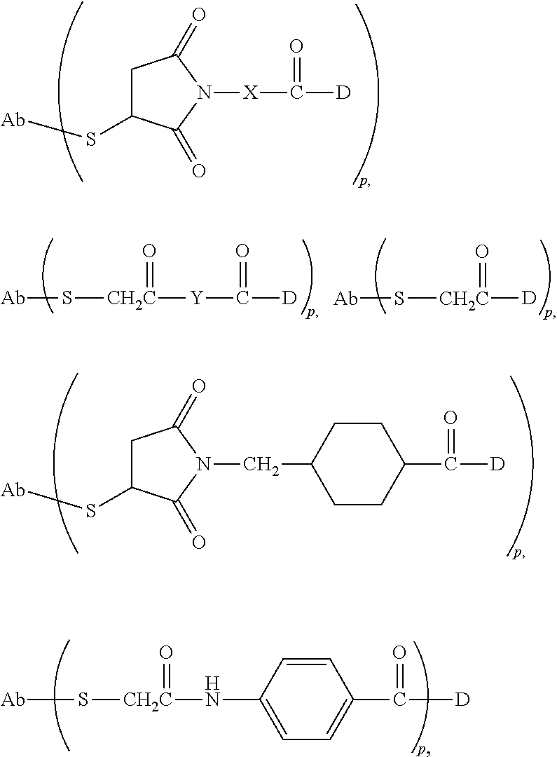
C1C(S[Ab])C(=O)N([X]C(=O)[D])C1=O.C1C(S[Ab])C(=O)N(CC2CCC(C(=O)[D])CC2)C1=O.[Ab]S[CH2C](=O)NC1=CC=C(C(=O)[D])C=C1.[Ab]S[CH2C](=O)[Y]C(=O)[D].[Ab]S[CH2C](=O)[D]
